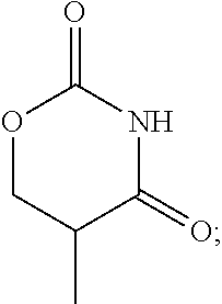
O1CC(C)C(=O)NC1=O
